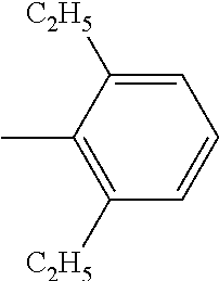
C1(C)=C([C2H5])C=CC=C1[C2H5]
